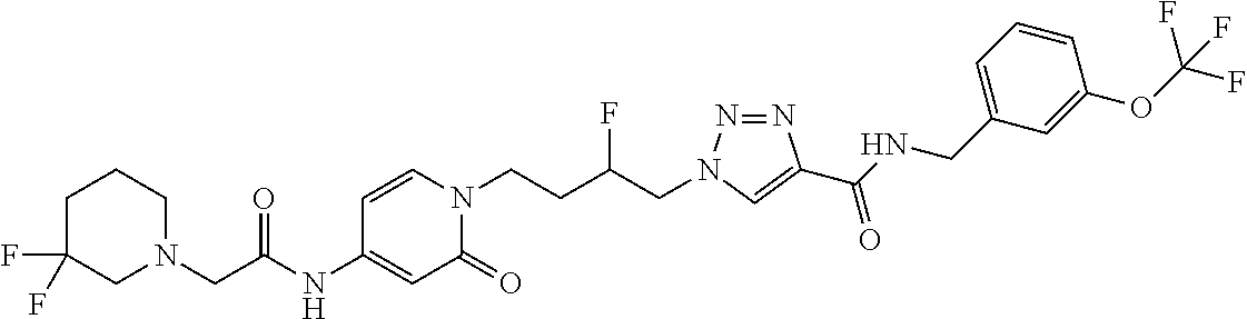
C1N(CC(NC2=CC(=O)N(CCC(CN3N=NC(C(NCC4=CC=CC(OC(F)(F)F)=C4)=O)=C3)F)C=C2)=O)CCCC1(F)F
